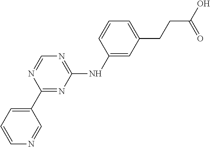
C1(C2=NC(NC3=CC(CCC(O)=O)=CC=C3)=NC=N2)=CC=CN=C1
